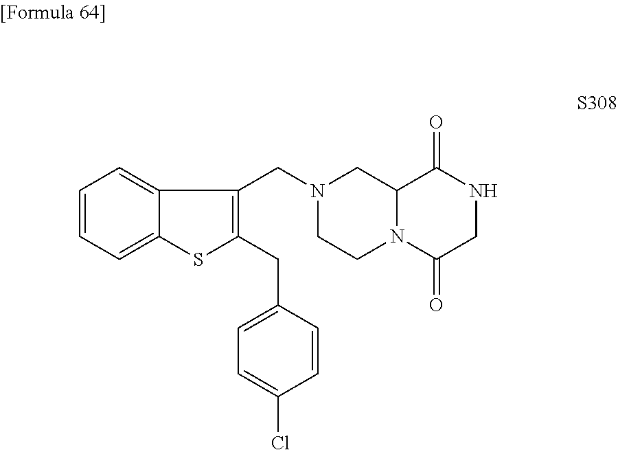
C1=CC=C2C(=C1)C(CN1CCN3C(C1)C(=O)NCC3=O)=C(CC1=CC=C(Cl)C=C1)S2
